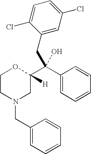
C1CN(CC2=CC=CC=C2)CC([H])(C(C2=CC=CC=C2)(CC2=CC(Cl)=CC=C2Cl)O)O1
